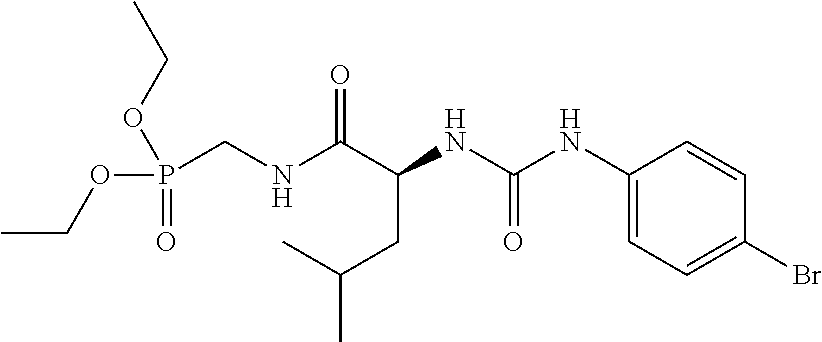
N(C(C(NC(NC1=CC=C(Br)C=C1)=O)CC(C)C)=O)CP(OCC)(=O)OCC
